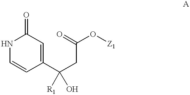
C1=C(C(CC(O[Z1])=O)([R1])O)C=CNC1=O
